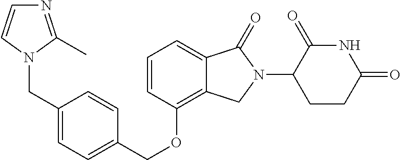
C1(CN2C(C)=NC=C2)=CC=C(COC2=C3C(=CC=C2)C(=O)N(C2CCC(=O)NC2=O)C3)C=C1
